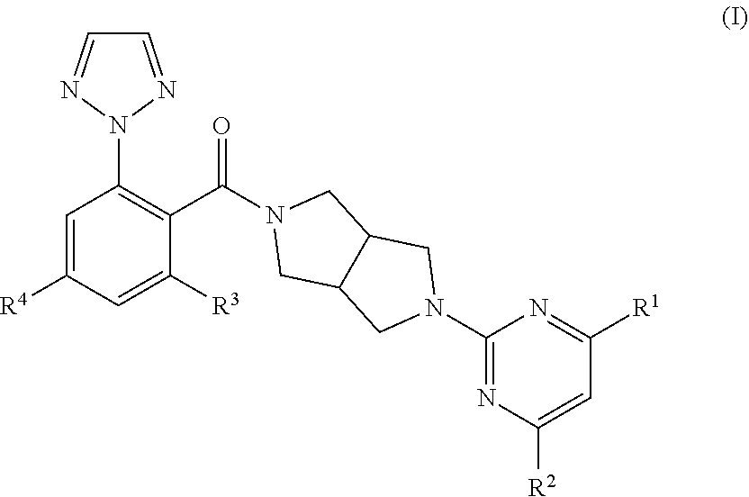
C1=NN(C2=C(C(N3CC4C(C3)CN(C3=NC([R2])=CC([R1])=N3)C4)=O)C([R3])=CC([R4])=C2)N=C1
